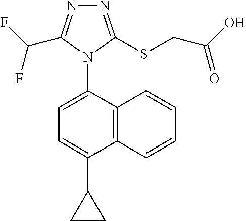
N1=C(SCC(O)=O)N(C2=CC=C(C3CC3)C3=C2C=CC=C3)C(C(F)F)=N1
